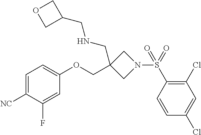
C1=C([NC])C(F)=CC(OCC2(CNCC3COC3)CN(S(C3=C(Cl)C=C(Cl)C=C3)(=O)=O)C2)=C1
